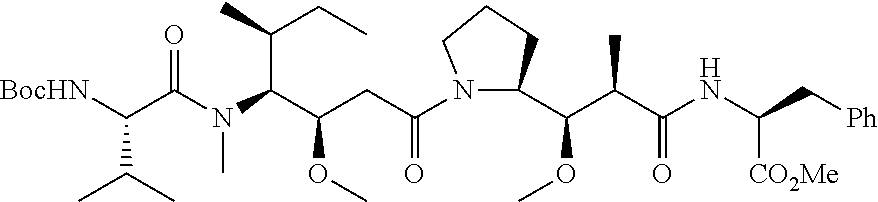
N1(C(CC(C(N(C(C([BocHN])C(C)C)=O)C)C(C)CC)OC)=O)CCCC1C(OC)C(C(NC(C[Ph])[CO2Me])=O)C
